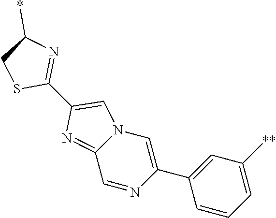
C1(*)CSC(C2=CN3C(=N2)C=NC(C2=CC([**])=CC=C2)=C3)=N1
